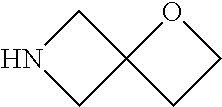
C12(CCO1)CNC2
